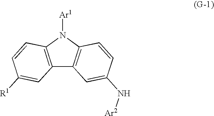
C12=C(N([Ar1])C3=C1C=C(N[Ar2])C=C3)C=CC([R1])=C2
